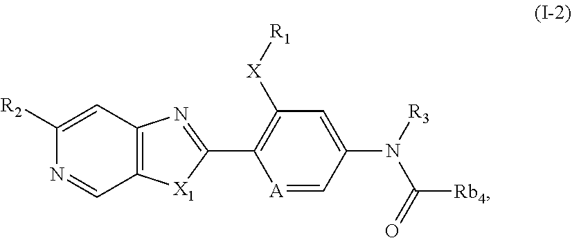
C12=C(C=C([R2])N=C1)N=C(C1=C([X][R1])C=C(N([R3])C(=O)[Rb4])C=[A]1)[X1]2
